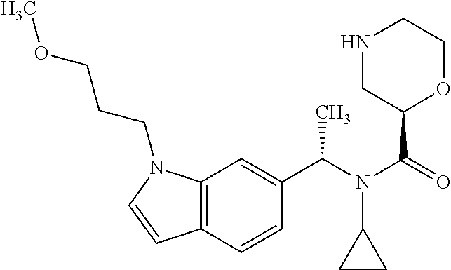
C12=C(C=CC(C(N(C(=O)C3OCCNC3)C3CC3)C)=C1)C=CN2CCCOC
